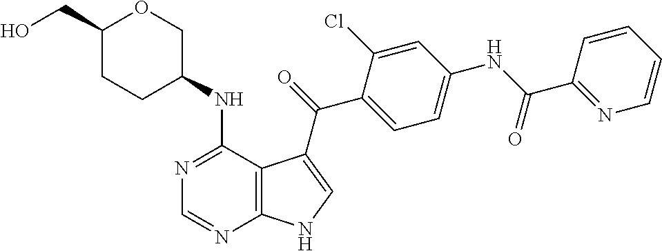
C1(CO)CCC(NC2=NC=NC3=C2C(C(=O)C2=CC=C(NC(C4=NC=CC=C4)=O)C=C2Cl)=CN3)CO1
